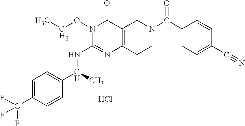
C1=C(C(F)(F)F)C=CC(C(C)NC2=NC3=C(C(=O)N2OCC)CN(C(=O)C2=CC=C(C#N)C=C2)CC3)=C1.Cl
